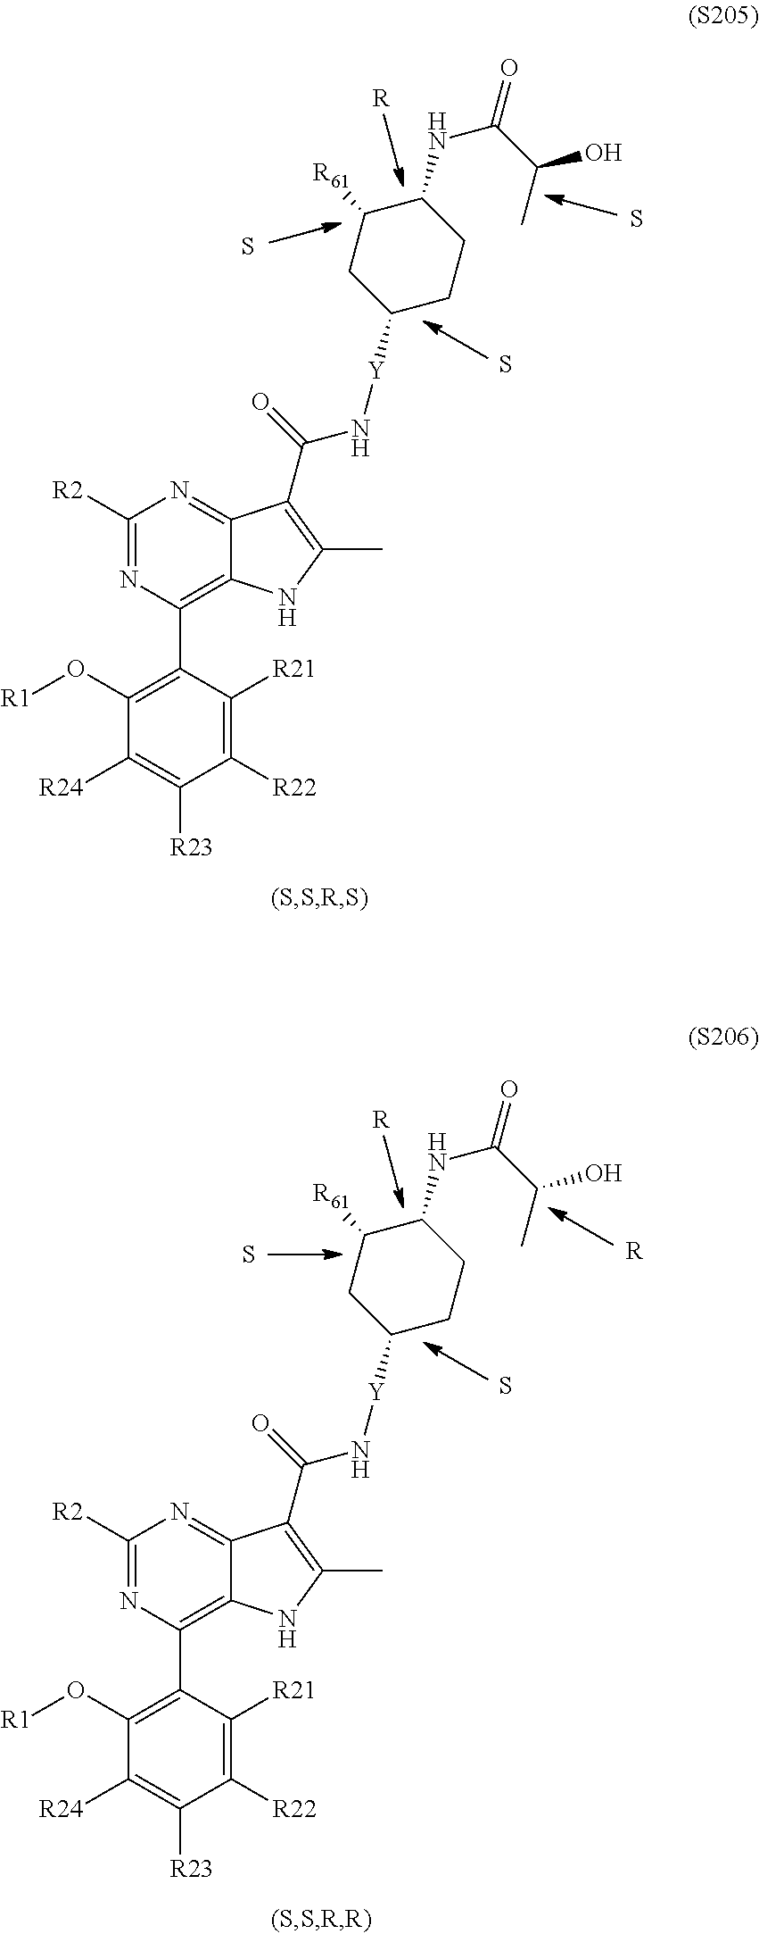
C1([R2])=NC(C2=C(O[R1])C([R24])=C([R23])C([R22])=C2[R21])=C2C(=N1)C(C(=O)N[Y]C1CCC(NC(C(C)O)=O)C([R61])C1)=C(C)N2.[R].S.S.S.C1([R2])=NC(C2=C(O[R1])C([R24])=C([R23])C([R22])=C2[R21])=C2C(=N1)C(C(=O)N[Y]C1CCC(NC(C(C)O)=O)C([R61])C1)=C(C)N2.[R].[R].S.S
